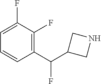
C1=C(F)C(F)=C(C(C2CNC2)F)C=C1
